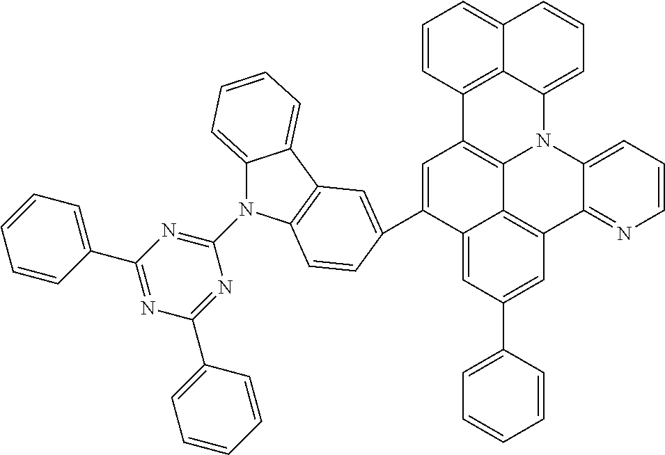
C12=CC(C3=CC=CC=C3)=CC3=C1C1=C(C=C2C2=CC4=C(N(C5=NC(C6=CC=CC=C6)=NC(C6=CC=CC=C6)=N5)C5=CC=CC=C54)C=C2)C2=C4C(=CC=CC4=CC=C2)N1C1=CC=CN=C31
